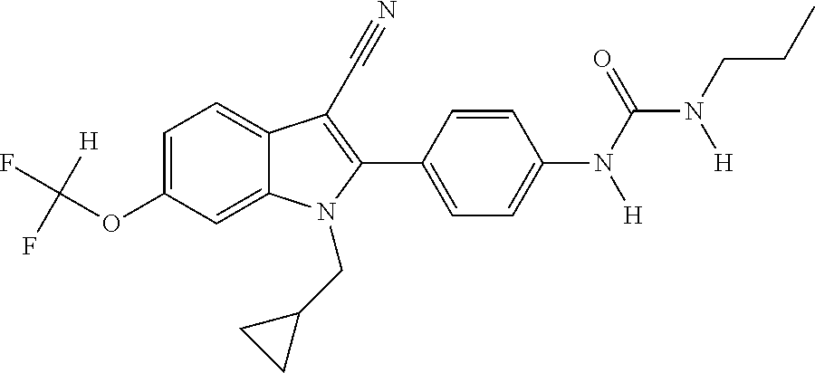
C1=C2C(=CC=C1OC(F)([H])F)C(C#N)=C(C1=CC=C(N(C(=O)N(CCC)[H])[H])C=C1)N2CC1CC1
